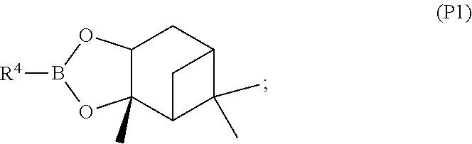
C12C(C)(C3C(C)(C)C(C1)C3)OB([R4])O2
